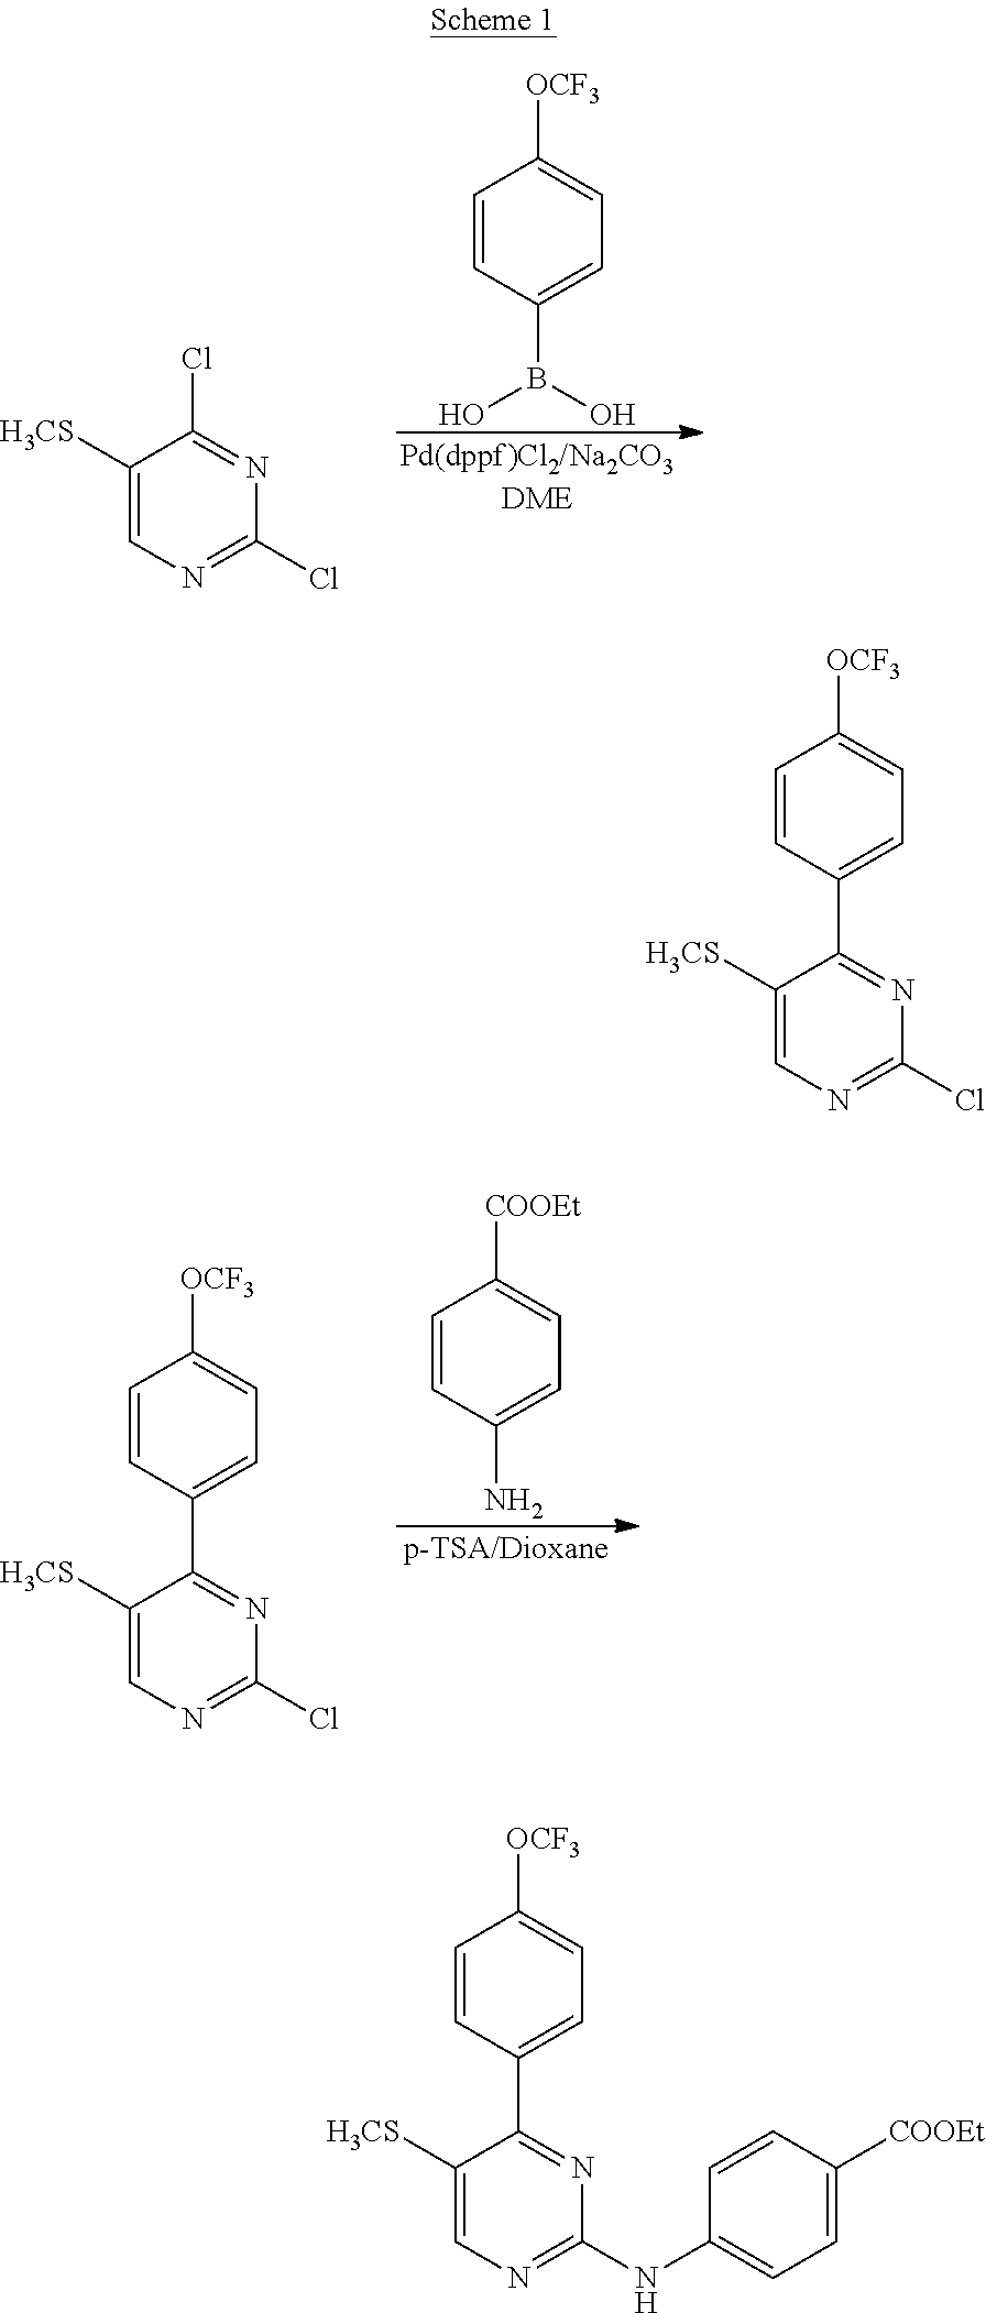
C1=CC(B(O)O)=CC=C1[OCF3].C1([H3CS])=CN=C(Cl)N=C1Cl.C1=CC(C2=NC(Cl)=NC=C2[H3CS])=CC=C1[OCF3].C1=CC(N)=CC=C1[COOEt].C1=CC(C2=NC(Cl)=NC=C2[H3CS])=CC=C1[OCF3].C1=CC(C2=NC(NC3=CC=C([COOEt])C=C3)=NC=C2[H3CS])=CC=C1[OCF3]
